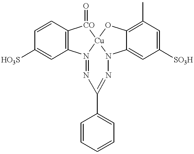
C1=CC2=C(C=C1[HO3S])N1=NC(C3=CC=CC=C3)=NN3[Cu]1([CO]2=O)OC1=C(C)C=C([SO3H])C=C31
